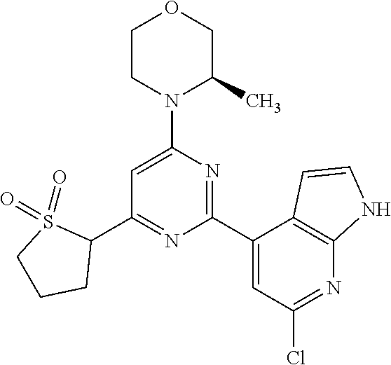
C1=C(N2C(C)COCC2)N=C(C2=CC(Cl)=NC3=C2C=CN3)N=C1C1S(=O)(=O)CCC1
